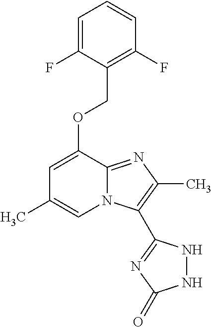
C1=C(F)C(COC2=CC(C)=CN3C2=NC(C)=C3C2=NC(=O)NN2)=C(F)C=C1
